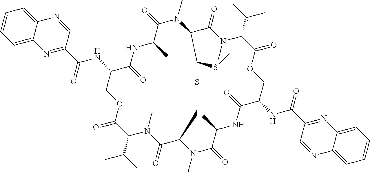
C1=CC=C2C(=C1)N=CC(C(NC1C(=O)NC(C)C(=O)N(C)C3C(=O)N(C)C(C(C)C)C(=O)OCC(NC(C4=NC5=CC=CC=C5N=C4)=O)C(=O)NC(C)C(=O)N(C)C(C(=O)N(C)C(C(C)C)C(=O)OC1)CSC3SC)=O)=N2
